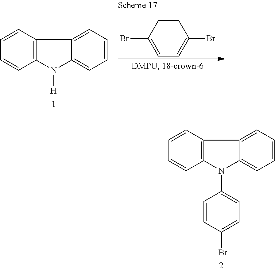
C1=CC=CC2=C1C1=CC=CC=C1N2C1=CC=C(Br)C=C1.C1=CC=CC2=C1C1=CC=CC=C1N2[H].C1=CC(Br)=CC=C1Br
